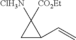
C1C(C=C)C1([CO2Et])[ClH3N]
